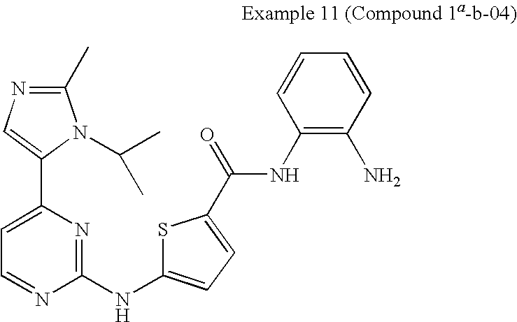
C1(C)=NC=C(C2=CC=NC(NC3=CC=C(C(=O)NC4=C(N)C=CC=C4)S3)=N2)N1C(C)C
